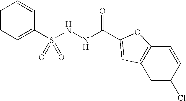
C1=CC=C(S(NNC(=O)C2=CC3=C(C=CC(Cl)=C3)O2)(=O)=O)C=C1
